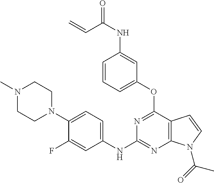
N1(C)CCN(C2=CC=C(NC3=NC4=C(C(OC5=CC=CC(NC(=O)C=C)=C5)=N3)C=CN4C(=O)C)C=C2F)CC1
